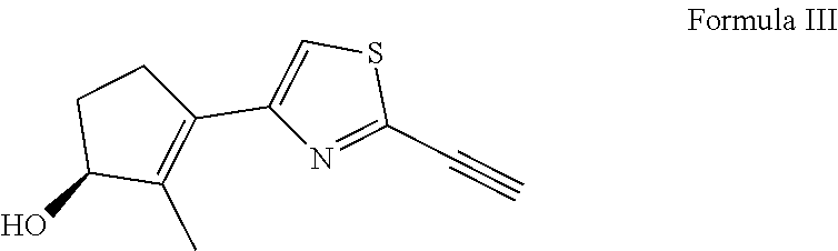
OC1C(C)=C(C2=CSC(C#C)=N2)CC1
